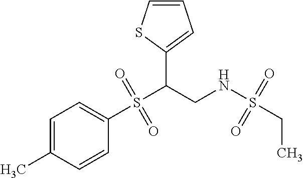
C1=CC=C(C(CNS(CC)(=O)=O)S(C2=CC=C(C)C=C2)(=O)=O)S1
